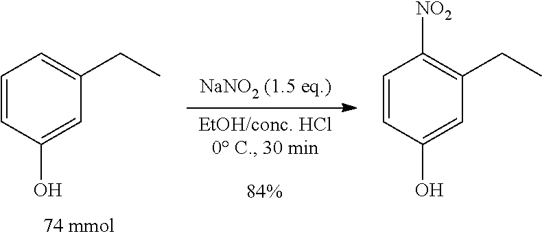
C1=CC(O)=CC(CC)=C1.C1=CC(O)=CC(CC)=C1[NO2]
